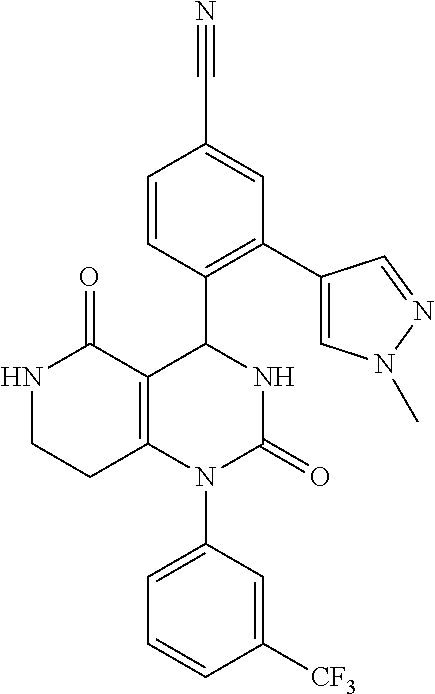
N1CCC2=C(C1=O)C(C1=C(C3=CN(C)N=C3)C=C(C#N)C=C1)NC(=O)N2C1=CC=CC([CF3])=C1
